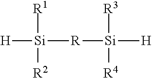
[H][Si]([R1])([R2])[R][Si]([H])([R3])[R4]
